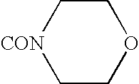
C1COCC[CON]1
